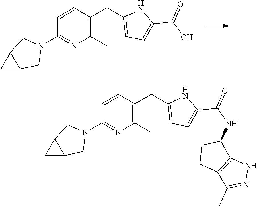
C1=CC(CC2=CC=C(C(O)=O)N2)=C(C)N=C1N1CC2CC2C1.C1=CC(CC2=CC=C(C(NC3CCC4=C3NN=C4C)=O)N2)=C(C)N=C1N1CC2CC2C1
